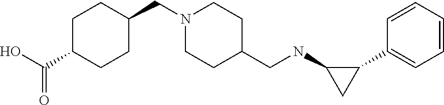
C1=CC=CC(C2C(NCC3CCN(CC4CCC(C(O)=O)CC4)CC3)C2)=C1
